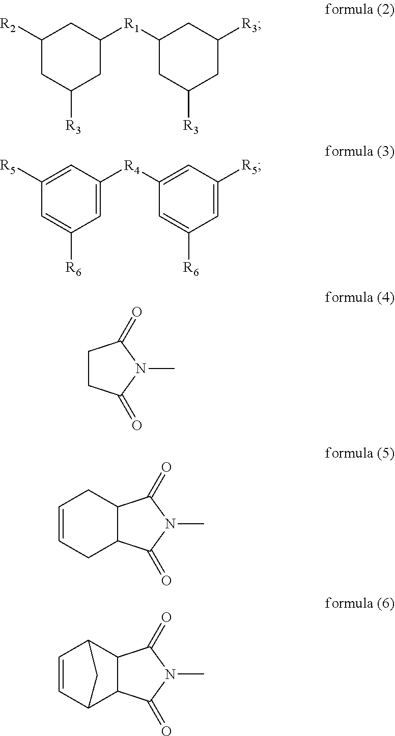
C1([R2])CC([R3])CC([R1]C2CC([R3])CC([R3])C2)C1.C1([R5])=CC([R4]C2=CC([R5])=CC([R6])=C2)=CC([R6])=C1.C1CC(=O)N(C)C1=O.C12C(C(=O)N(C)C1=O)CC=CC2.C12C(C(=O)N(C)C1=O)C1C=CC2C1
